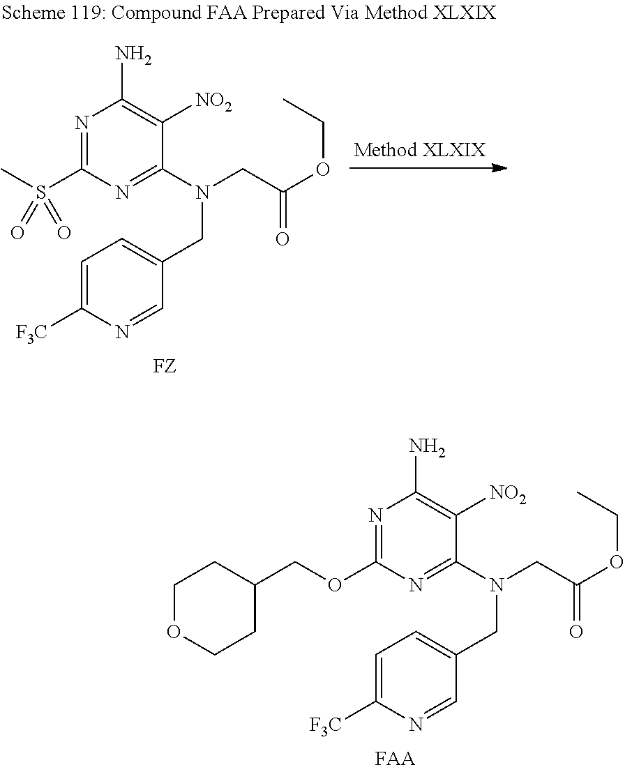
N1=C(S(C)(=O)=O)N=C(N(CC2=CC=C([F3C])N=C2)CC(OCC)=O)C([NO2])=C1N.[FZ].N1=C(OCC2CCOCC2)N=C(N(CC2=CC=C([F3C])N=C2)CC(OCC)=O)C([NO2])=C1N.[FAA]
